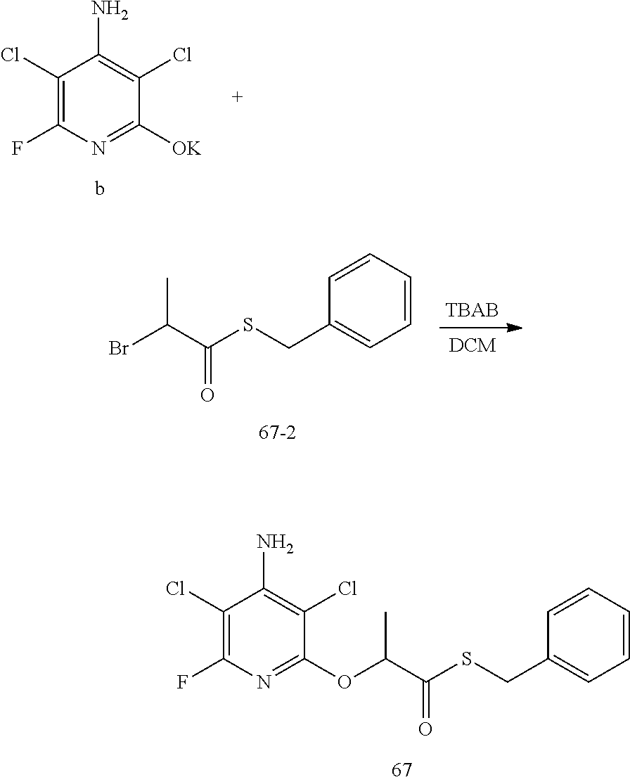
C1(Cl)=C(F)N=C([OK])C(Cl)=C1N.C1(CSC(C(Br)C)=O)=CC=CC=C1.C1=CC=CC=C1CSC(C(OC1=NC(F)=C(Cl)C(N)=C1Cl)C)=O
